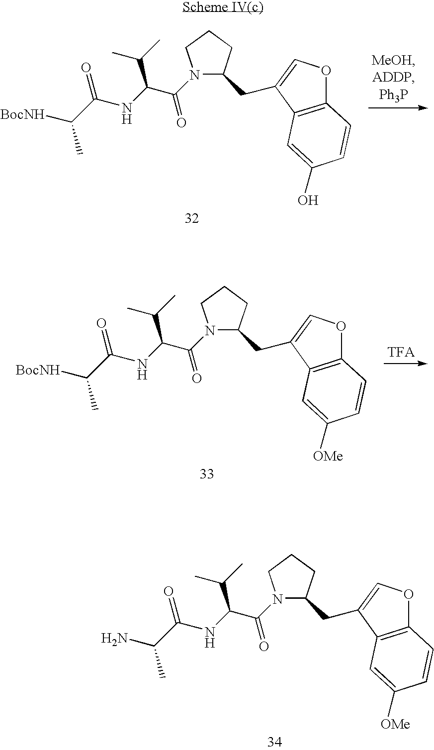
N1(C(C(C(C)C)NC(C(N)C)=O)=O)C(CC2=COC3=C2C=C([OMe])C=C3)CCC1.N1(C(C(C(C)C)NC(C([BocNH])C)=O)=O)C(CC2=COC3=C2C=C(O)C=C3)CCC1.N1(C(C(C(C)C)NC(C([BocNH])C)=O)=O)C(CC2=COC3=C2C=C([OMe])C=C3)CCC1
